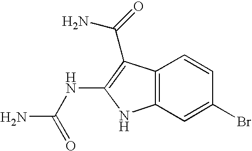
C12=C(C=C(Br)C=C1)NC(NC(N)=O)=C2C(N)=O
